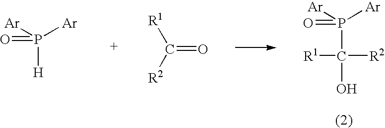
P(=O)([Ar])([Ar])C(O)([R2])[R1].C(=O)([R2])[R1].P(=O)([Ar])([Ar])[H]
